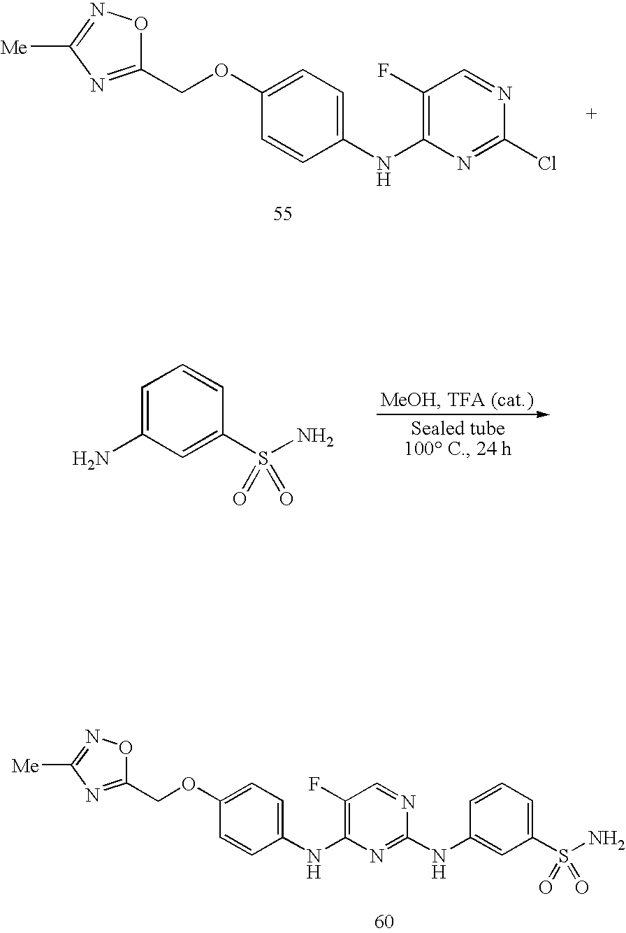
C1(OCC2=NC([Me])=NO2)=CC=C(NC2=C(F)C=NC(Cl)=N2)C=C1.C1=C(N)C=C(S(N)(=O)=O)C=C1.C1(OCC2=NC([Me])=NO2)=CC=C(NC2=C(F)C=NC(NC3=CC(S(N)(=O)=O)=CC=C3)=N2)C=C1
